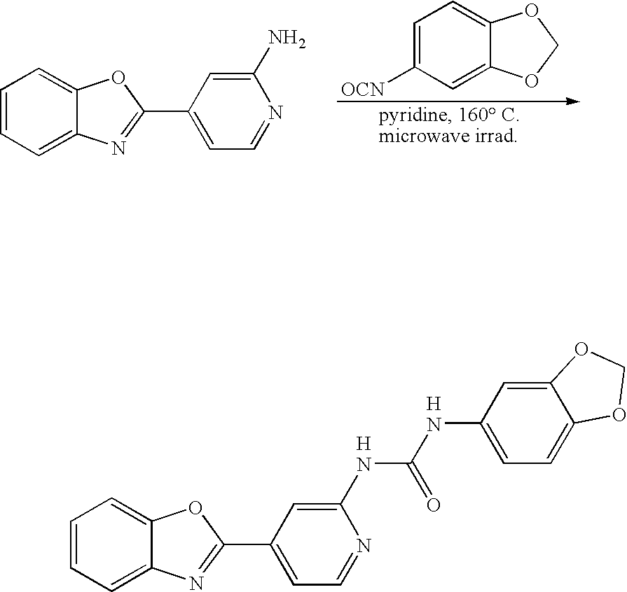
C1=CC=C2C(=C1)OC(C1=CC=NC(NC(=O)NC3=CC=C4C(=C3)OCO4)=C1)=N2.C1=CC=C2C(=C1)OC(C1=CC=NC(N)=C1)=N2.C1=C([OCN])C=C2C(=C1)OCO2
